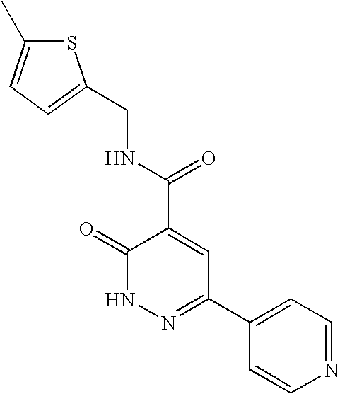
C1(=O)NN=C(C2=CC=NC=C2)C=C1C(NCC1=CC=C(C)S1)=O
